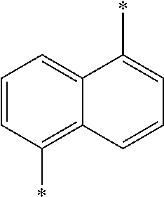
C1=CC(*)=C2C(=C1)C(*)=CC=C2
